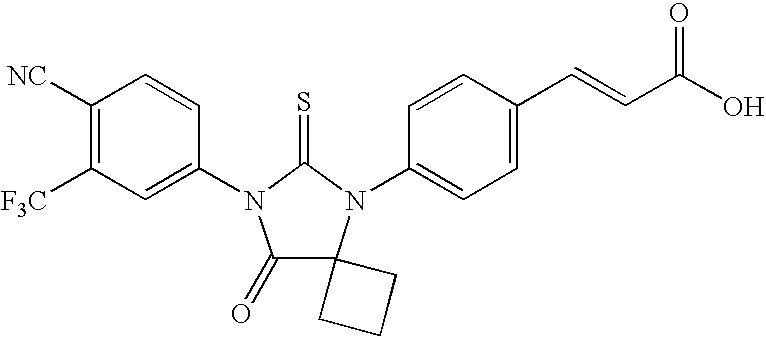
C1([NC])=C([F3C])C=C(N2C(=O)C3(N(C4=CC=C(C=CC(O)=O)C=C4)C2=S)CCC3)C=C1
